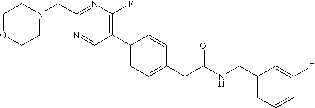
C1(CN2CCOCC2)=NC(F)=C(C2=CC=C(CC(NCC3=CC=CC(F)=C3)=O)C=C2)C=N1
